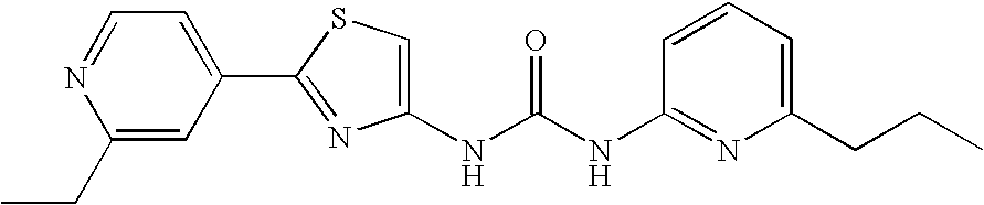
C1(CC)=CC(C2=NC(NC(NC3=NC(CCC)=CC=C3)=O)=CS2)=CC=N1
